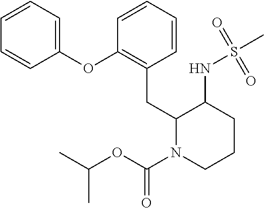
C1=CC=C(OC2=C(CC3C(NS(C)(=O)=O)CCCN3C(OC(C)C)=O)C=CC=C2)C=C1
